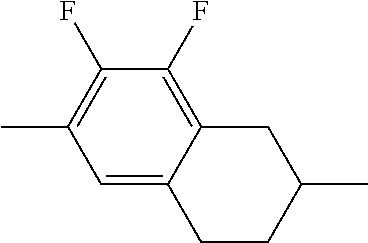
CC1CCC2=CC(C)=C(F)C(F)=C2C1
